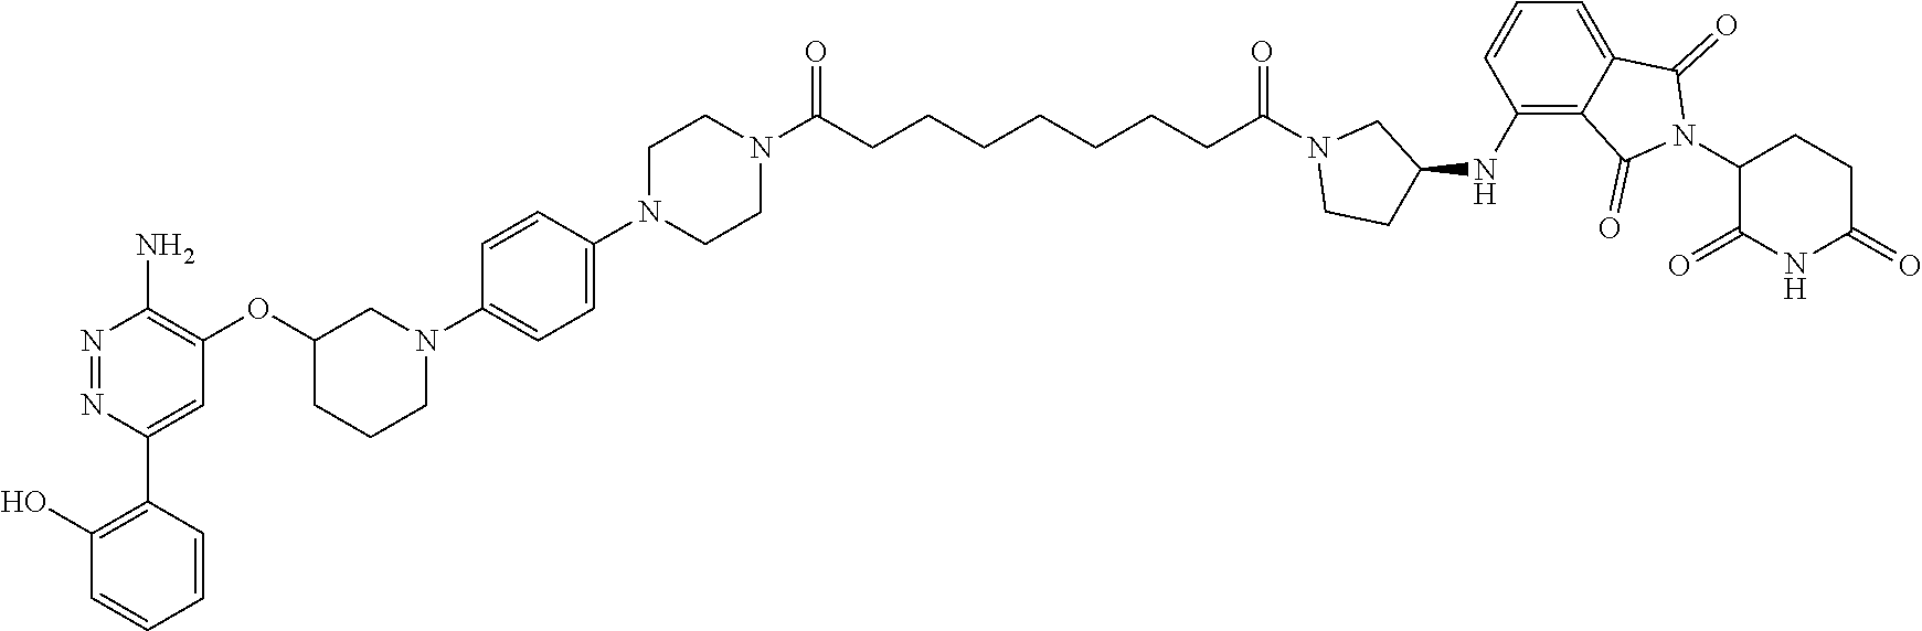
N1=NC(C2=C(O)C=CC=C2)=CC(OC2CCCN(C3=CC=C(N4CCN(C(CCCCCCCC(N5CCC(NC6=C7C(=CC=C6)C(=O)N(C6C(=O)NC(=O)CC6)C7=O)C5)=O)=O)CC4)C=C3)C2)=C1N
